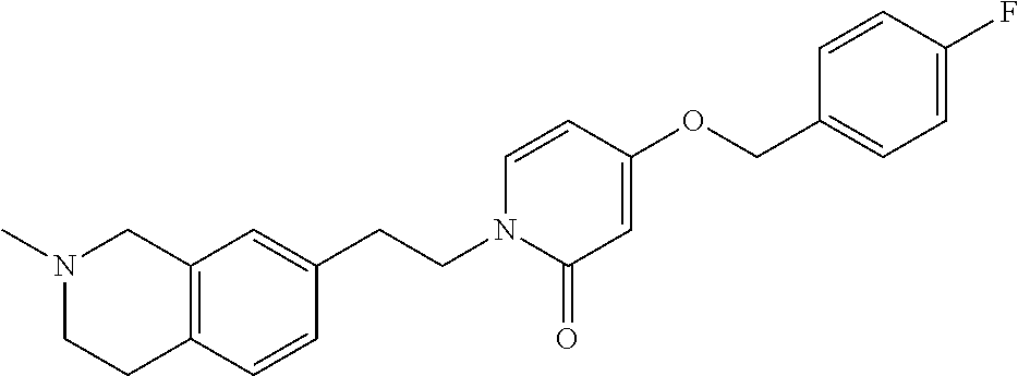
C12=C(C=CC(CCN3C(=O)C=C(OCC4=CC=C(F)C=C4)C=C3)=C1)CCN(C)C2
